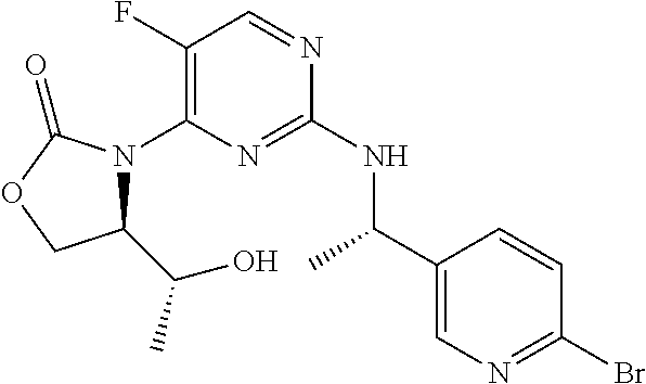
C1(F)=C(N2C(C(C)O)COC2=O)N=C(NC(C2=CN=C(Br)C=C2)C)N=C1
